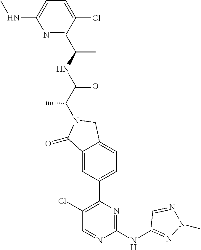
C1(=O)C2=CC(C3=C(Cl)C=NC(NC4=NN(C)N=C4)=N3)=CC=C2CN1C(C(=O)NC(C1=NC(NC)=CC=C1Cl)C)C
